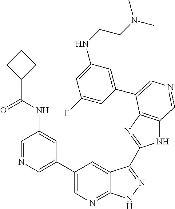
C1(C2=CN=CC(NC(=O)C3CCC3)=C2)=CN=C2C(=C1)C(C1=NC3=C(N1)C=NC=C3C1=CC(NCCN(C)C)=CC(F)=C1)=NN2
